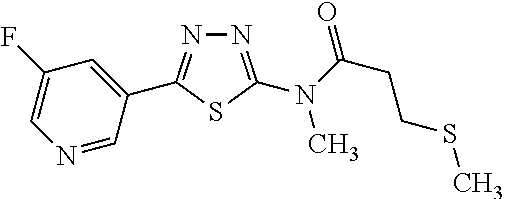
N1=C(N(C(CCSC)=O)C)SC(C2=CC(F)=CN=C2)=N1
